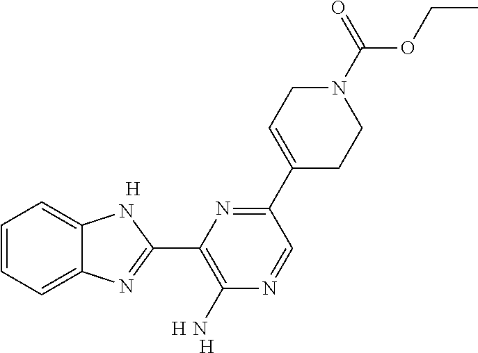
[H].[H].[H].C1=CC=C2C(=C1)NC(C1=C(N)N=CC(C3=CCN(C(OCC)=O)CC3)=N1)=N2
